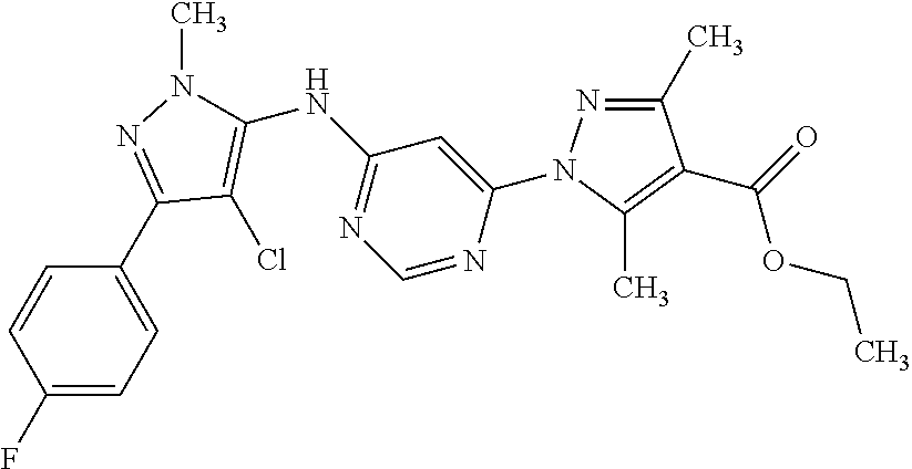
C1(F)=CC=C(C2=NN(C)C(NC3=NC=NC(N4N=C(C)C(C(=O)OCC)=C4C)=C3)=C2Cl)C=C1
